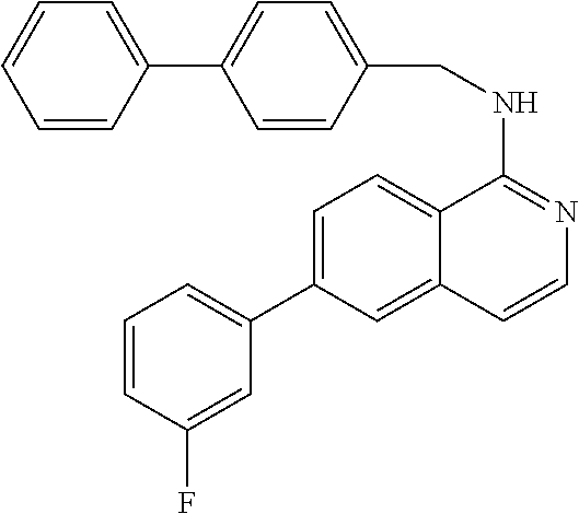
C1=C(C2=CC=CC(F)=C2)C=C2C(=C1)C(NCC1=CC=C(C3=CC=CC=C3)C=C1)=NC=C2
